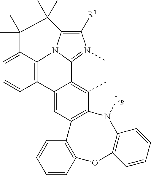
CC1=C2C(=CC3=C1N([LB])C1=C(OC4=C3C=CC=C4)C=CC=C1)C1=C3N4C2=N(C)C([R1])=C4C(C)(C)C(C)(C)C3=CC=C1
